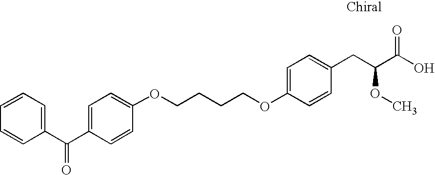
O(C1=CC=C(CC(C(O)=O)OC)C=C1)CCCCOC1=CC=C(C(C2=CC=CC=C2)=O)C=C1
